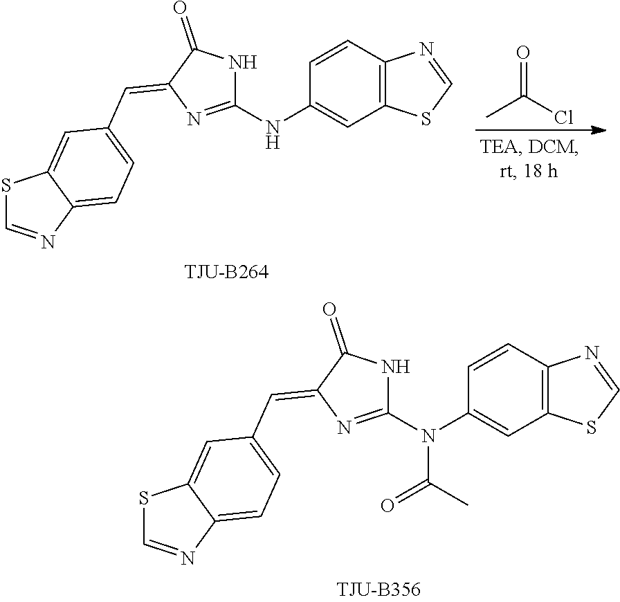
C1(N(C2=CC3=C(C=C2)N=CS3)C(=O)C)=NC(=CC2=CC=C3N=CSC3=C2)C(=O)N1.CC(Cl)=O.C1(NC2=CC3=C(C=C2)N=CS3)=NC(=CC2=CC=C3N=CSC3=C2)C(=O)N1
